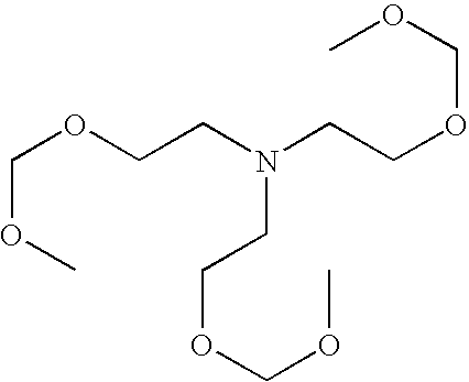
C(OCCN(CCOCOC)CCOCOC)OC
